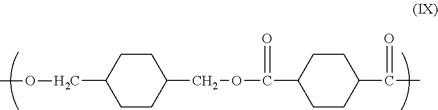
C1(COC(C2CCC(C(C)=O)CC2)=O)CCC(COC)CC1
